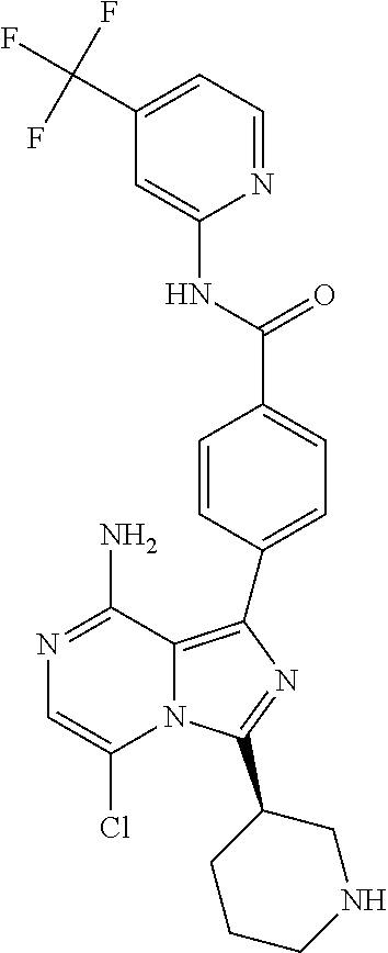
N1=C(N)C2=C(C3=CC=C(C(NC4=CC(C(F)(F)F)=CC=N4)=O)C=C3)N=C(C3CCCNC3)N2C(Cl)=C1
